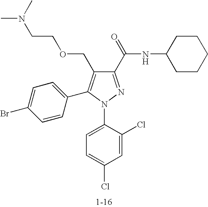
C1(C(NC2CCCCC2)=O)=NN(C2=CC=C(Cl)C=C2Cl)C(C2=CC=C(Br)C=C2)=C1COCCN(C)C
